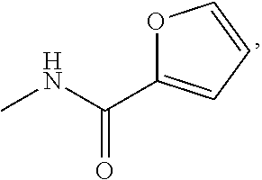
O1C(C(NC)=O)=CC=C1
